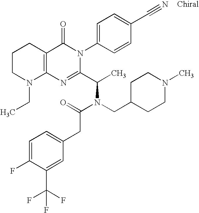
C12=C(CCCN1CC)C(=O)N(C1=CC=C(C#N)C=C1)C(C(C)N(CC1CCN(C)CC1)C(CC1=CC=C(F)C(C(F)(F)F)=C1)=O)=N2
